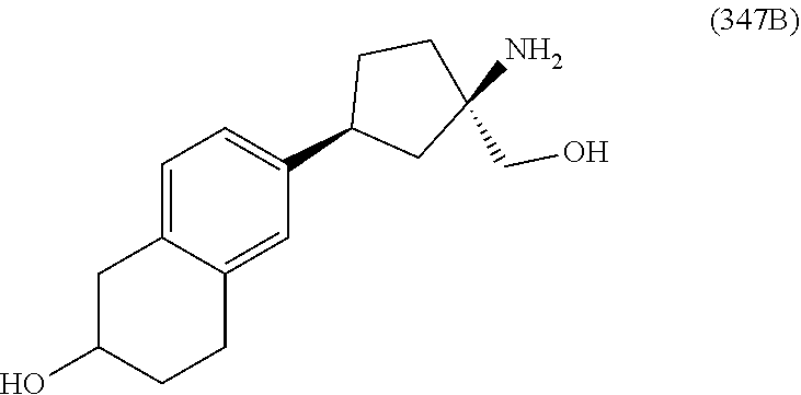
C1C(O)CCC2=CC(C3CC(CO)(N)CC3)=CC=C12
